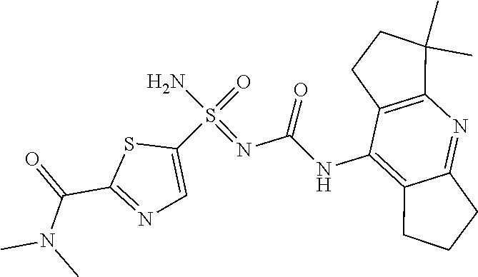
CN(C(=O)C1=NC=C(S(=O)(=NC(=O)NC2=C3CCCC3=NC3=C2CCC3(C)C)N)S1)C
